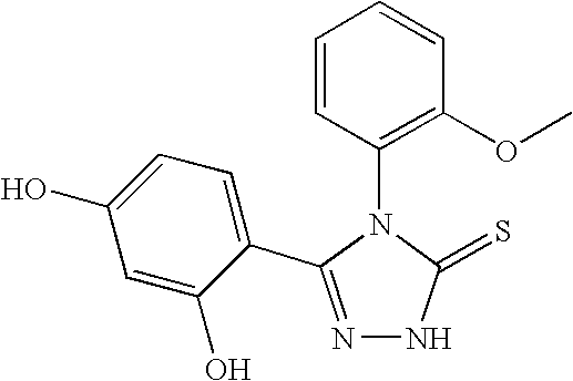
N1=C(C2=CC=C(O)C=C2O)N(C2=C(OC)C=CC=C2)C(=S)N1
